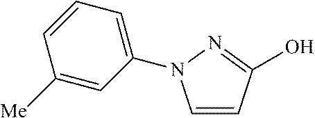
C1=CC(O)=NN1C1=CC=CC([Me])=C1
